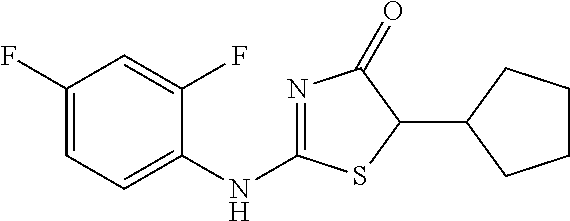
N1=C(NC2=CC=C(F)C=C2F)SC(C2CCCC2)C1=O
